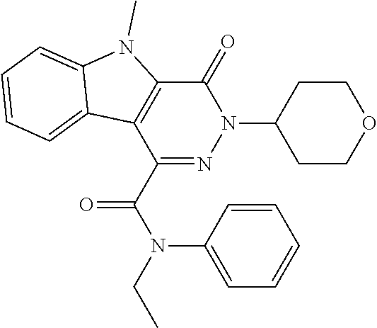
C1(=O)C2=C(C(C(N(C3=CC=CC=C3)CC)=O)=NN1C1CCOCC1)C1=CC=CC=C1N2C
